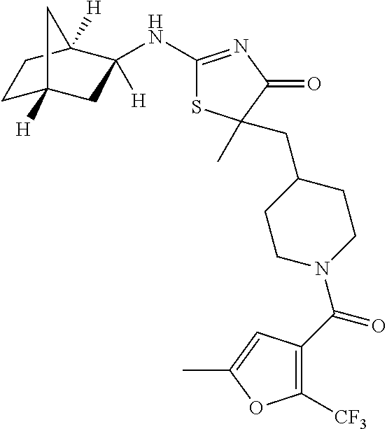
C1C2([H])CC(NC3=NC(=O)C(C)(CC4CCN(C(=O)C5=C([CF3])OC(C)=C5)CC4)S3)([H])C([H])(C1)C2
